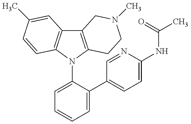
C12=C(N(C3=CC=CC=C3C3=CC=C(NC(C)=O)N=C3)C3=C1C=C(C)C=C3)CCN(C)C2
